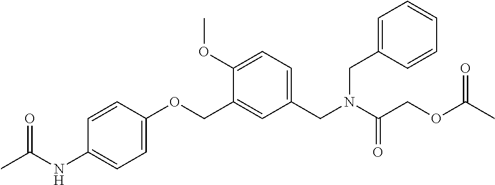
C(N(CC1=CC=C(OC)C(COC2=CC=C(NC(C)=O)C=C2)=C1)CC1=CC=CC=C1)(COC(C)=O)=O
